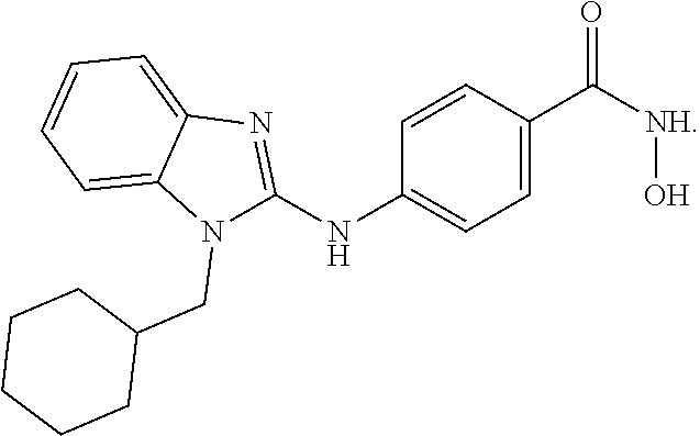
C1=CC(C([NH]O)=O)=CC=C1NC1=NC2=CC=CC=C2N1CC1CCCCC1
